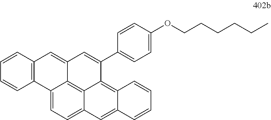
C1=CC2=C(C=C1)C1=CC=C3C4=C1C(=C2)C=C(C1=CC=C(OCCCCCC)C=C1)C4=C1C(=C3)C=CC=C1
